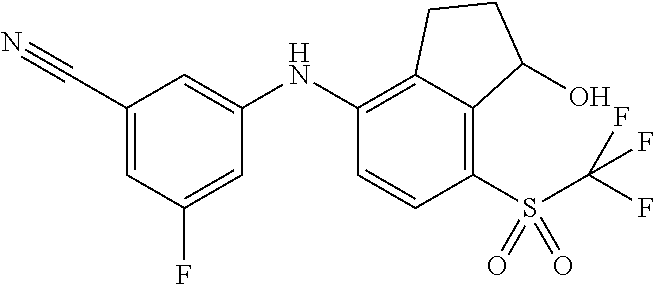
C1(NC2=CC(C#N)=CC(F)=C2)=C2C(=C(S(=O)(=O)C(F)(F)F)C=C1)C(O)CC2
